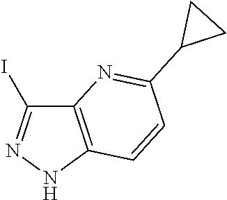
C12=C(NN=C1I)C=CC(C1CC1)=N2
